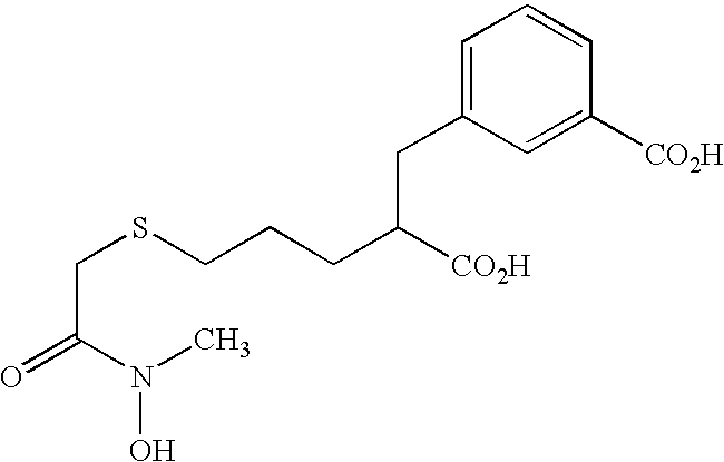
C(SCCCC([CO2H])CC1=CC=CC([CO2H])=C1)C(N(C)O)=O
